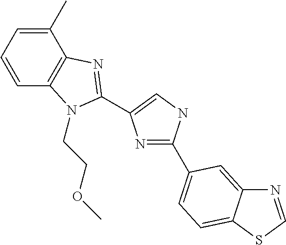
N1=C(C2=CC=C3C(=C2)N=CS3)NC=C1C1=NC2=C(C=CC=C2C)N1CCOC
